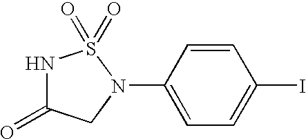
N1C(=O)CN(C2=CC=C(I)C=C2)S1(=O)=O
